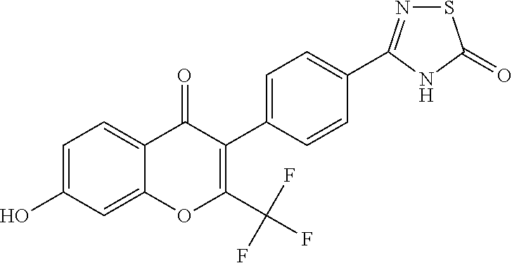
C1=C(O)C=C2C(=C1)C(=O)C(C1=CC=C(C3=NSC(=O)N3)C=C1)=C(C(F)(F)F)O2
